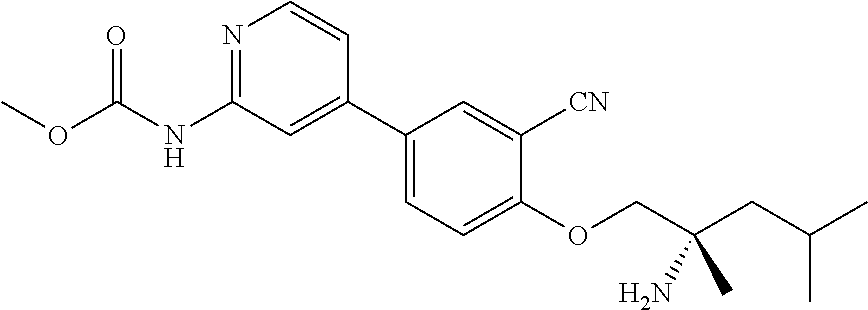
COC(NC1=NC=CC(C2=CC=C(OCC(CC(C)C)(N)C)C([CN])=C2)=C1)=O
